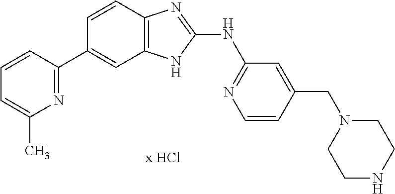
C1=C(C)N=C(C2=CC3=C(C=C2)N=C(NC2=NC=CC(CN4CCNCC4)=C2)N3)C=C1
